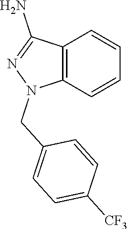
C12=C(C=CC=C1)N(CC1=CC=C([CF3])C=C1)N=C2N
